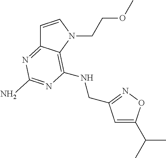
C1=CN(CCOC)C2=C(NCC3=NOC(C(C)C)=C3)N=C(N)N=C12
